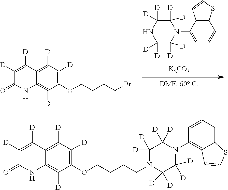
C1(OCCCCBr)=C([D])C([D])=C2C(=C1[D])NC(=O)C([D])=C2[D].C12=C(C(N3C([D])([D])C([D])([D])NC([D])([D])C3([D])[D])=CC=C1)C=CS2.[K2CO3].C1(OCCCCN2C([D])([D])C([D])([D])N(C3=C4C(=CC=C3)SC=C4)C([D])([D])C2([D])[D])=C([D])C([D])=C2C(=C1[D])NC(=O)C([D])=C2[D]
